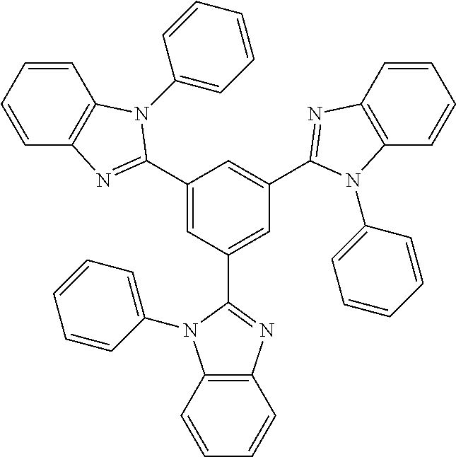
C12=C(C=CC=C1)N(C1=CC=CC=C1)C(C1=CC(C3=NC4=C(C=CC=C4)N3C3=CC=CC=C3)=CC(C3=NC4=C(C=CC=C4)N3C3=CC=CC=C3)=C1)=N2
